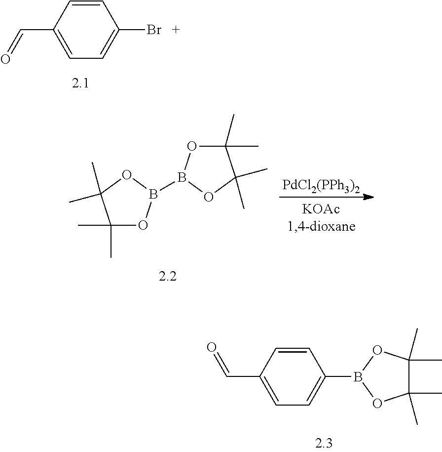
C1=CC(C=O)=CC=C1Br.C1(C)(C)OB(B2OC(C)(C)C(C)(C)O2)OC1(C)C.[PdCl2(PPh3)2].C1=CC(C=O)=CC=C1B1OC(C)(C)C(C)(C)O1
